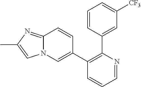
C1(C2=CN3C(=NC(C)=C3)C=C2)=C(C2=CC([CF3])=CC=C2)N=CC=C1
